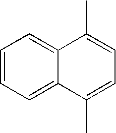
C1=CC=C2C(=C1)C(C)=CC=C2C
